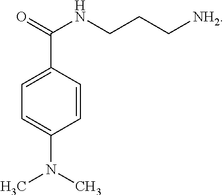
C1(C(=O)NCCC[NH2])=CC=C(N(C)C)C=C1
